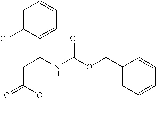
C1=C(Cl)C(C(CC(OC)=O)NC(OCC2=CC=CC=C2)=O)=CC=C1
